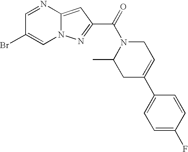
C1=NC2=CC(C(=O)N3C(C)CC(C4=CC=C(F)C=C4)=CC3)=NN2C=C1Br
